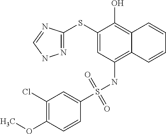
N1=C(SC2=CC(NS(C3=CC(Cl)=C(OC)C=C3)(=O)=O)=C3C(=C2O)C=CC=C3)N=CN1
